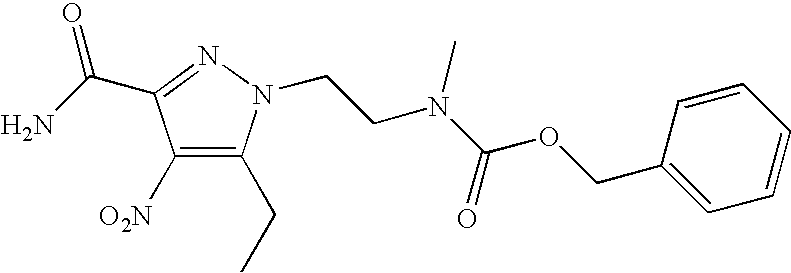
C1([O2N])=C(CC)N(CCN(C(=O)OCC2=CC=CC=C2)C)N=C1C(N)=O
